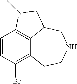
C12=C(Br)C=CC3=C1C(CNCC2)CN3C
